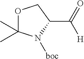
O1C(C)(C)N([boc])C(C(=O)[H])C1
